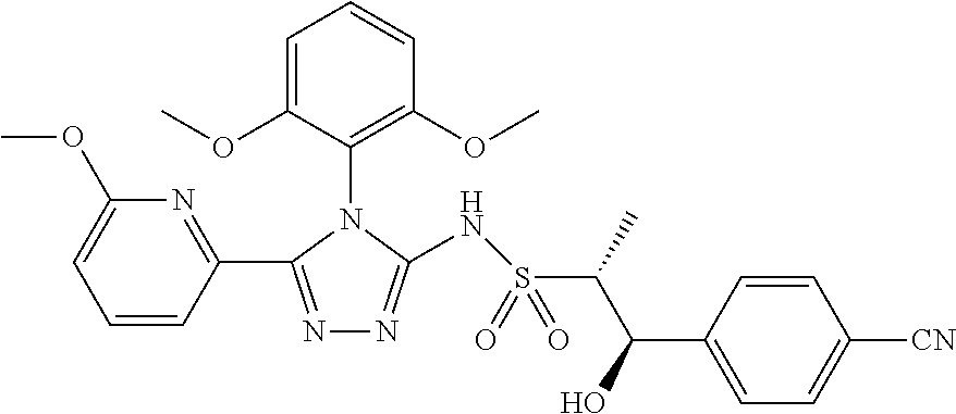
C1=C(OC)C(N2C(NS(C(C(C3=CC=C([CN])C=C3)O)C)(=O)=O)=NN=C2C2=NC(OC)=CC=C2)=C(OC)C=C1
